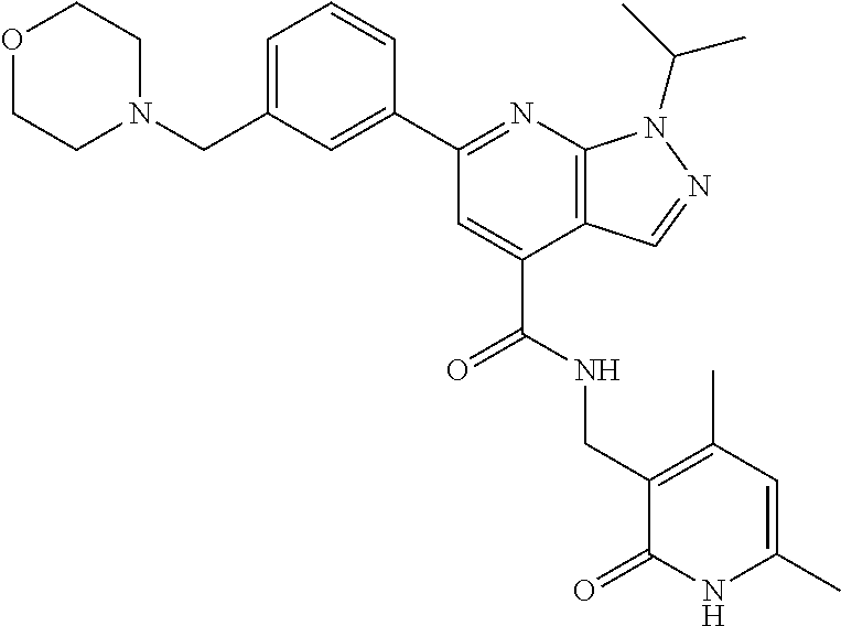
C1(CN2CCOCC2)=CC=CC(C2=NC3=C(C(C(=O)NCC4=C(C)C=C(C)NC4=O)=C2)C=NN3C(C)C)=C1
